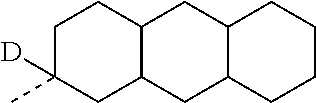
C12C(CC3C(C1)CCCC3)CC([D])(C)CC2
